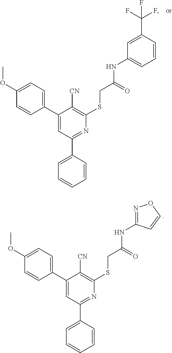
C1=C(OC)C=CC(C2=CC(C3=CC=CC=C3)=NC(SCC(NC3=CC=CC(C(F)(F)F)=C3)=O)=C2[CN])=C1.C1=C(OC)C=CC(C2=CC(C3=CC=CC=C3)=NC(SCC(NC3=NOC=C3)=O)=C2[CN])=C1
